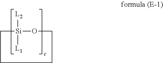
C1[Si]([L2])([L1])OCCC1
